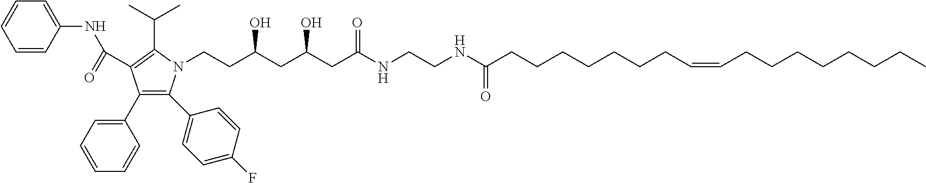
C1=CC(NC(=O)C2=C(C(C)C)N(CCC(CC(CC(NCCNC(CCCCCCCC=CCCCCCCCC)=O)=O)O)O)C(C3=CC=C(F)C=C3)=C2C2=CC=CC=C2)=CC=C1
